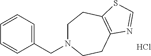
C1(CN2CCC3=C(CC2)N=CS3)=CC=CC=C1.Cl
